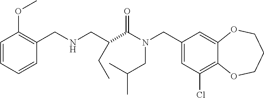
C1(CN(C(=O)C(CNCC2=C(OC)C=CC=C2)CC)CC(C)C)=CC(Cl)=C2C(=C1)OCCCO2
